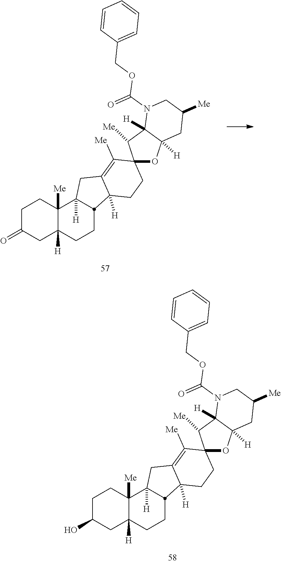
C1C(=O)CC2([H])C([Me])(C1)C1([H])CC3=C([Me])C4(CCC3([H])C1CC2)OC1([H])C([H])(C4[Me])N(C(=O)OCC2=CC=CC=C2)CC([Me])C1.C1C(O)CC2([H])C([Me])(C1)C1([H])CC3=C([Me])C4(CCC3([H])C1CC2)OC1([H])C([H])(C4[Me])N(C(=O)OCC2=CC=CC=C2)CC([Me])C1
